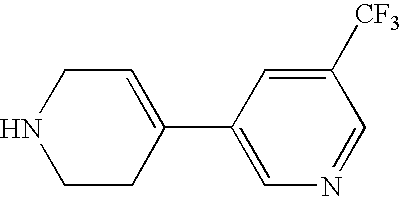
C1CC(C2=CN=CC([CF3])=C2)=CCN1
